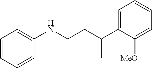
C1=CC=CC=C1NCCC(C1=CC=CC=C1[MeO])C
